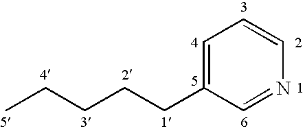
C1=C(CCCCC)C=NC=C1
